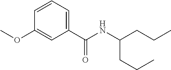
C1=CC=C(C(NC(CCC)CCC)=O)C=C1OC
